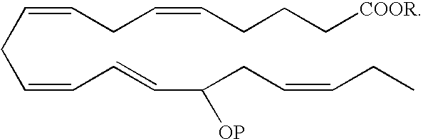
C(=CC=CC(CC=CCC)[OP])CC=CCC=CCCC[COOR]
